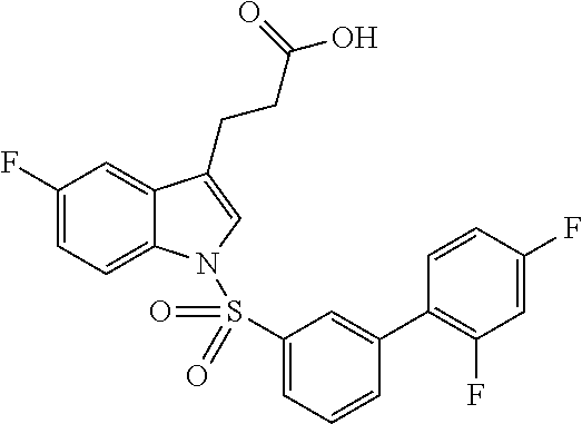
C1(F)=CC=C2C(=C1)C(CCC(O)=O)=CN2S(C1=CC=CC(C2=C(F)C=C(F)C=C2)=C1)(=O)=O
